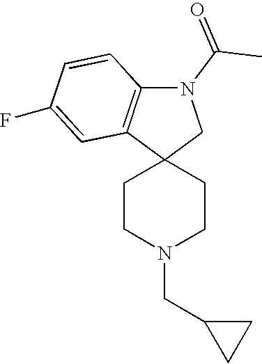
C1CN(CC2CC2)CCC12CN(C(C)=O)C1=C2C=C(F)C=C1
